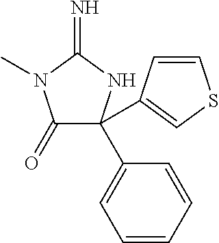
C1(=O)C(C2=CC=CC=C2)(C2=CSC=C2)NC(=N)N1C
